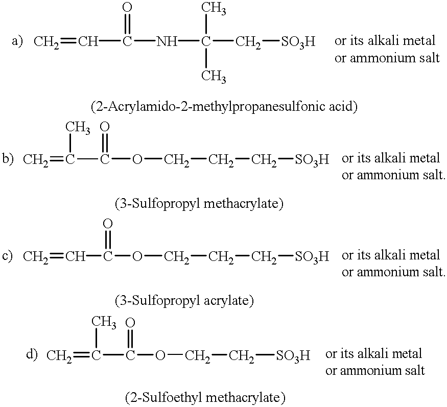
C=CC(NC(C[SO3H])(C)C)=O.C=C(C(OCCC[SO3H])=O)C.C=CC(OCCC[SO3H])=O.C=C(C(OCC[SO3H])=O)C
